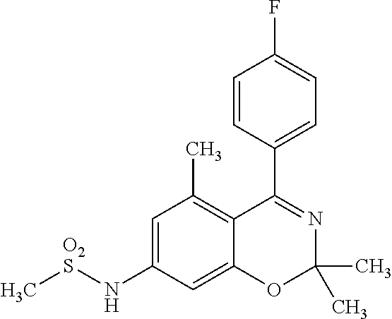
C1=CC(C2=NC(C)(C)OC3=CC(N[O2S]C)=CC(C)=C23)=CC=C1F
